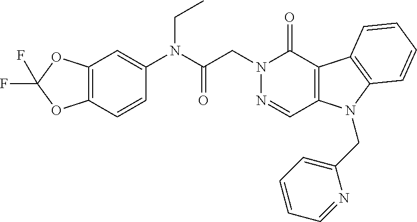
C12=C(OC(F)(F)O1)C=C(N(CC)C(=O)CN1N=CC3=C(C1=O)C1=C(N3CC3=CC=CC=N3)C=CC=C1)C=C2
